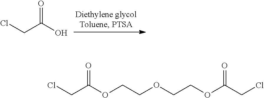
ClCC(O)=O.ClCC(OCCOCCOC(CCl)=O)=O
